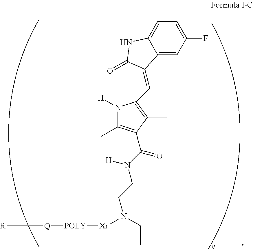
C12=CC(F)=CC=C1NC(=O)C2=CC1=C(C)C(C(N(CCN(CC)[Xr][POLY][Q][R])[H])=O)=C(C)N1[H]
